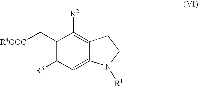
C1(C[R4OOC])=C([R3])C=C2C(=C1[R2])CCN2[R1]
